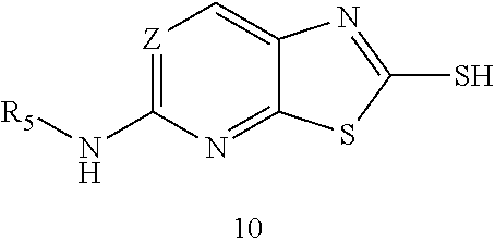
[Z]1=C(N[R5])N=C2C(=C1)N=C(S)S2
